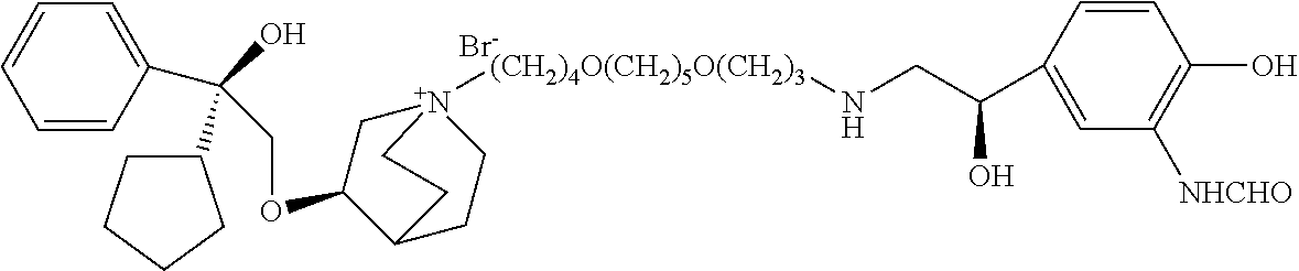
[Br-].C(OC1C[N+]2([(CH2)4O(CH2)5O(CH2)3]NCC(C3=CC([NHCHO])=C(O)C=C3)O)CCC1CC2)C(C1=CC=CC=C1)(O)C1CCCC1
